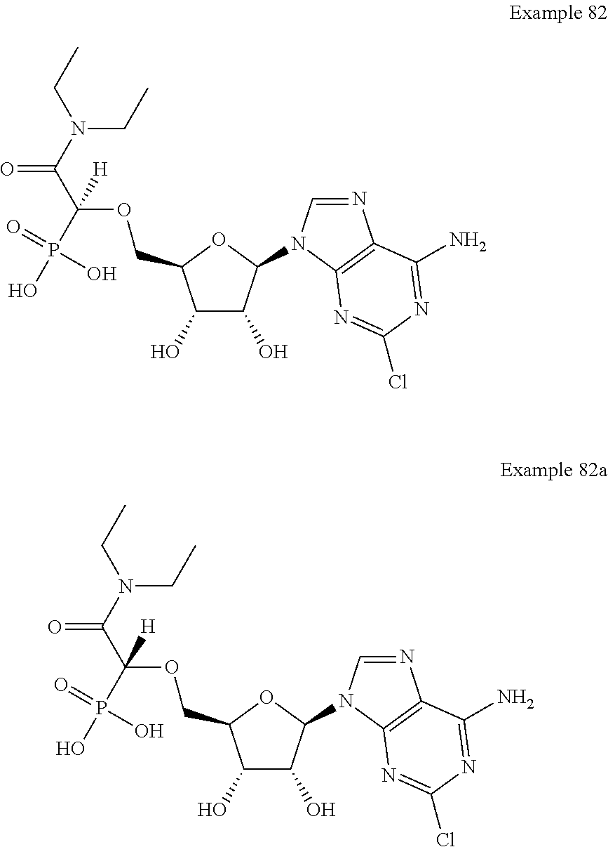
OC1C(O)C(N2C=NC3=C2N=C(Cl)N=C3N)OC1COC(P(O)(=O)O)(C(=O)N(CC)CC)[H].OC1C(O)C(N2C=NC3=C2N=C(Cl)N=C3N)OC1COC(P(O)(=O)O)(C(=O)N(CC)CC)[H]
